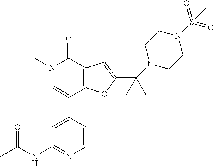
C1=CC(C2=CN(C)C(=O)C3=C2OC(C(C)(C)N2CCN(S(C)(=O)=O)CC2)=C3)=CC(NC(C)=O)=N1
